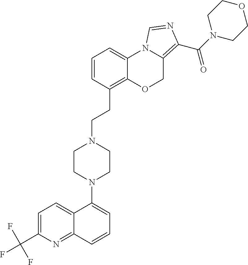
C1=C(C(F)(F)F)N=C2C(=C1)C(N1CCN(CCC3=C4C(=CC=C3)N3C(=C(C(N5CCOCC5)=O)N=C3)CO4)CC1)=CC=C2
